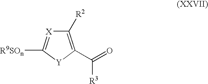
C1([R2])=C(C(=O)[R3])[Y]C([R9SOn])=[X]1
